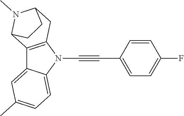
C12=C(N(C#CC3=CC=C(F)C=C3)C3=CC=C(C)C=C13)CC1N(C)C2CC1
